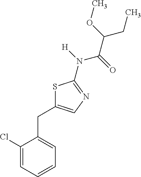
C1(Cl)=CC=CC=C1CC1=CN=C(N(C(C(CC)OC)=O)[H])S1
